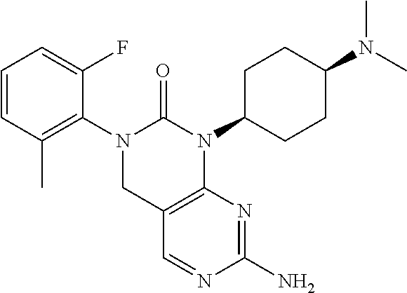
C1=CC(C)=C(N2CC3=C(N(C4CCC(N(C)C)CC4)C2=O)N=C(N)N=C3)C(F)=C1
